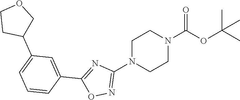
C1N(C2=NOC(C3=CC(C4COCC4)=CC=C3)=N2)CCN(C(OC(C)(C)C)=O)C1
